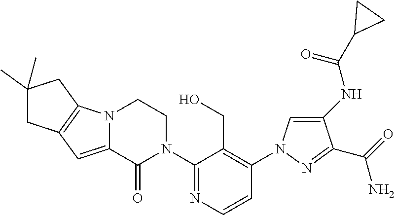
C12=CC3=C(N1CCN(C1=NC=CC(N4C=C(NC(C5CC5)=O)C(C(=O)N)=N4)=C1CO)C2=O)CC(C)(C)C3
